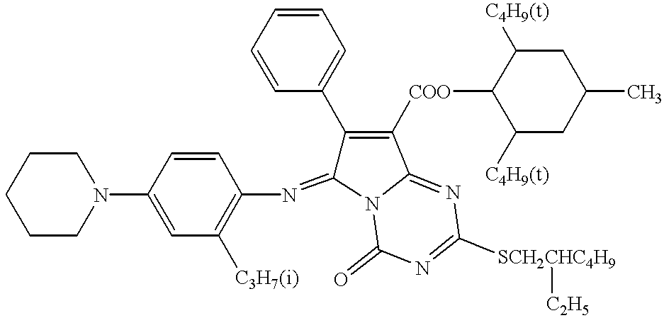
C1=CC(N2CCCCC2)=CC([C3H7(i)])=C1N=C1C(C2=CC=CC=C2)=C([COO]C2C([C4H9(t)])CC(C)CC2[C4H9(t)])C2=NC([SCH2CHC4H9][C2H5])=NC(=O)N12
